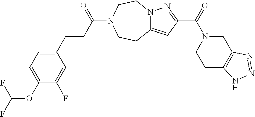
N12C(=CC(C(=O)N3CCC4=C(C3)N=NN4)=N1)CCN(C(CCC1=CC=C(OC(F)F)C(F)=C1)=O)CC2
